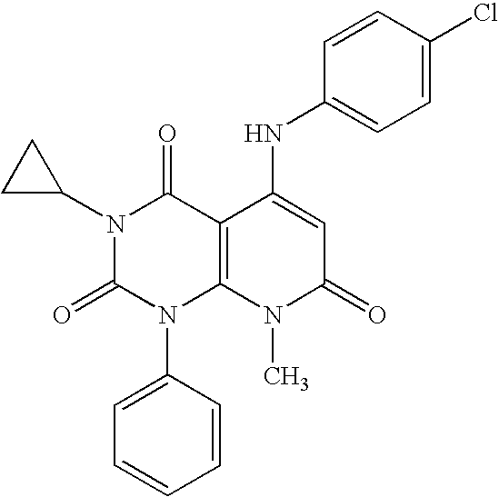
N1(C2CC2)C(=O)N(C2=CC=CC=C2)C2=C(C1=O)C(NC1=CC=C(Cl)C=C1)=CC(=O)N2C
